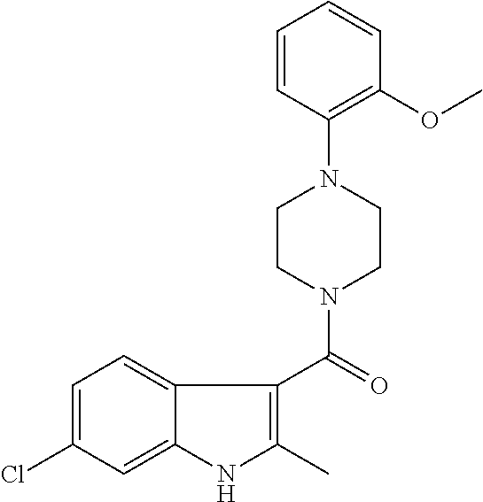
C1(C(=O)N2CCN(C3=C(OC)C=CC=C3)CC2)=C(C)NC2=CC(Cl)=CC=C12
